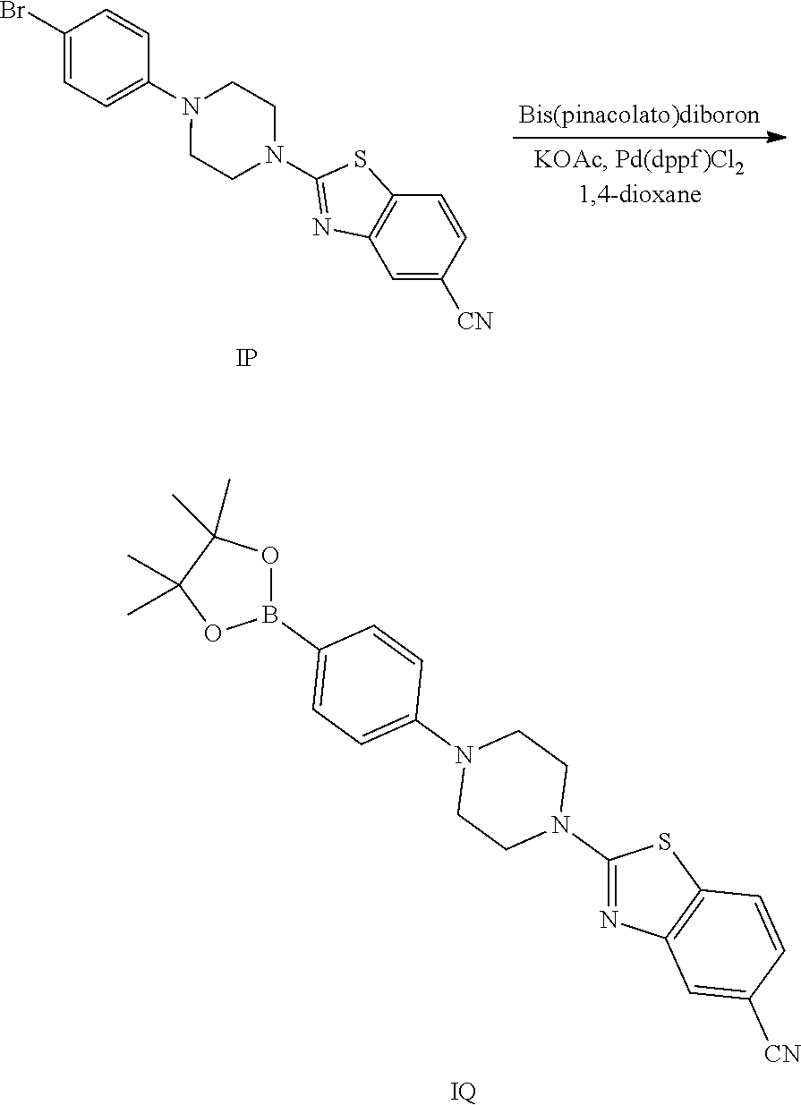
C1(N2CCN(C3=CC=C(B4OC(C)(C)C(C)(C)O4)C=C3)CC2)=NC2=C(S1)C=CC([CN])=C2.[IQ].C1(Br)=CC=C(N2CCN(C3=NC4=C(S3)C=CC([CN])=C4)CC2)C=C1.[IP]
